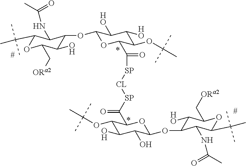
C1(OC(C)(C)C)C(O)C(O)C(OC2C([HO])C(C[ORa2])OC(C(C)(C)C)C2NC(=O)C)OC1C([SP][CL][SP]C(C1C(OC(C)(C)C)C([HO])C([HO])C(OC2C(O)C(C[ORa2])OC(C(C)(C)C)C2NC(=O)C)O1)=O)=O
